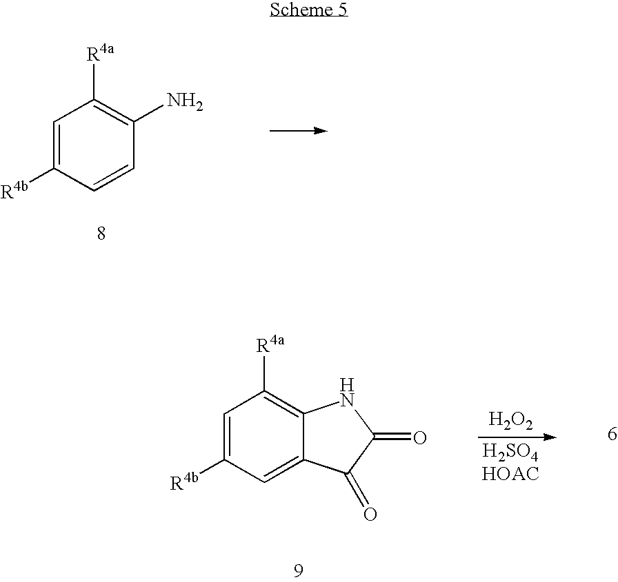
C1=C([R4b])C=CC(N)=C1[R4a].C1=C([R4b])C=C2C(=C1[R4a])NC(=O)C2=O.[H2O2]
